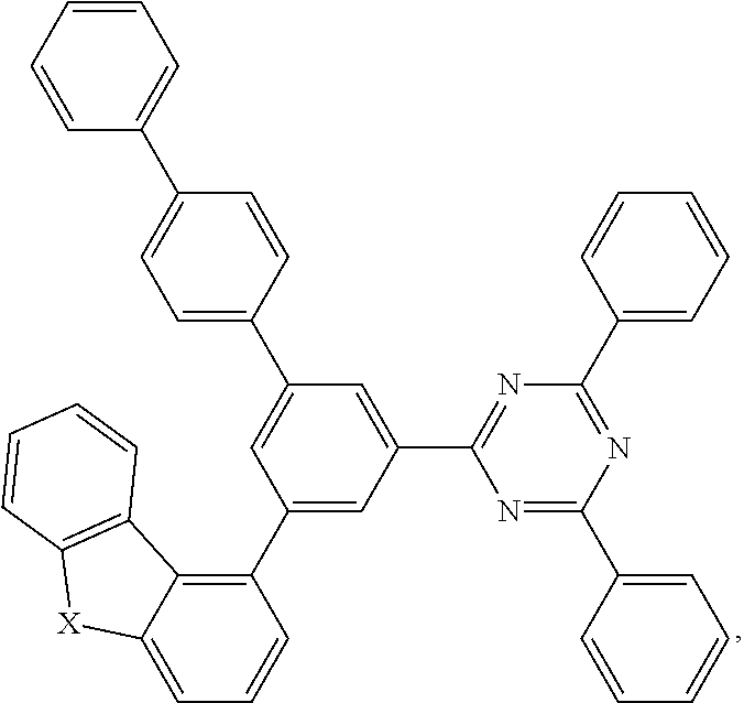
C1=C(C2=CC(C3=C4C(=CC=C3)[X]C3=C4C=CC=C3)=CC(C3=NC(C4=CC=CC=C4)=NC(C4=CC=CC=C4)=N3)=C2)C=CC(C2=CC=CC=C2)=C1
